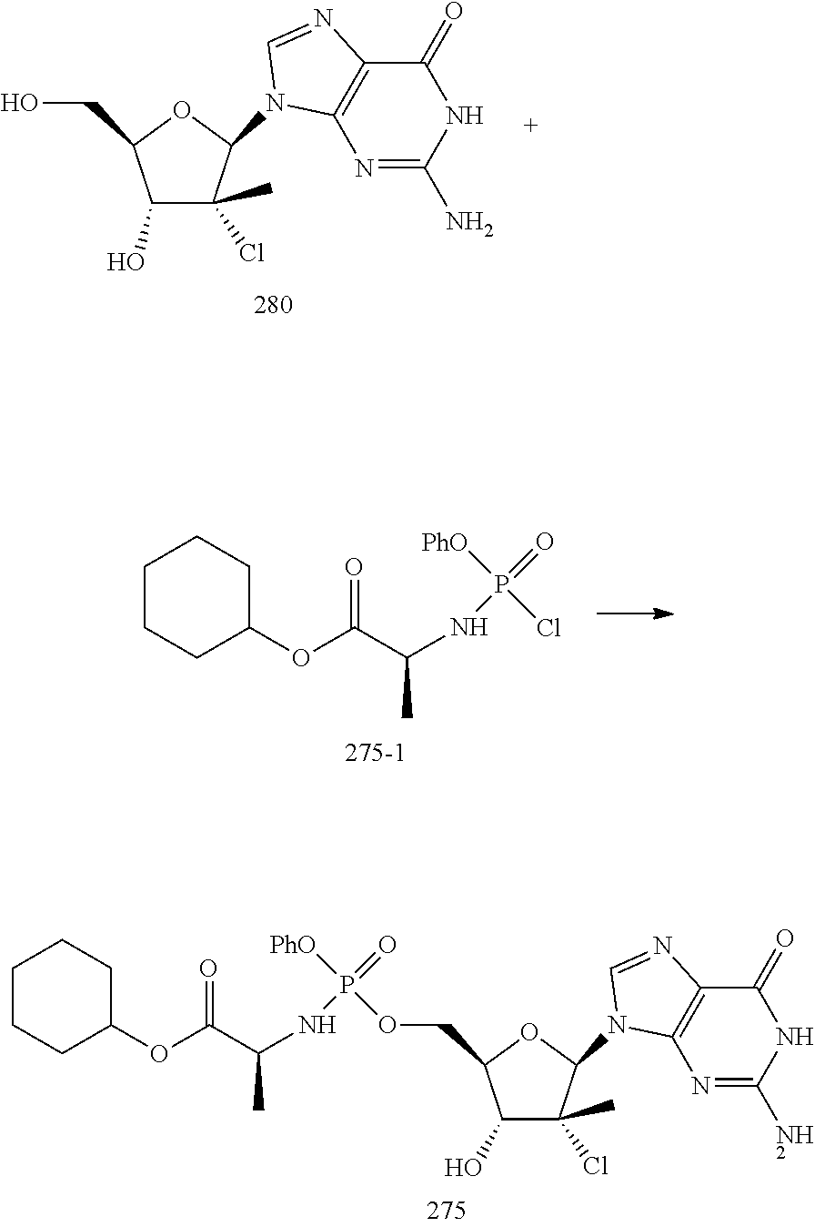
C1(O)C(Cl)(C)C(N2C3=C(C(=O)NC(N)=N3)N=C2)OC1CO.C1CCC(OC(C(NP(=O)(Cl)[PhO])C)=O)CC1.C1(Cl)(C)C(N2C3=C(C(=O)NC(N)=N3)N=C2)OC(COP(NC(C(OC2CCCCC2)=O)C)(=O)[PhO])C1O
